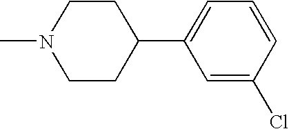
C1N(C)CCC(C2=CC=CC(Cl)=C2)C1
